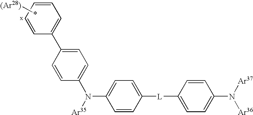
C1=CC=CC(C2=CC=C(N([Ar35])C3=CC=C([L]C4=CC=C(N([Ar37])[Ar36])C=C4)C=C3)C=C2)=C1.*[(Ar28)]
